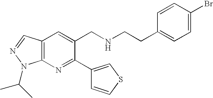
C12=C(N=C(C3=CSC=C3)C(CNCCC3=CC=C(Br)C=C3)=C1)N(C(C)C)N=C2
